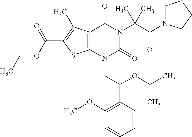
C12=C(C(C)=C(C(OCC)=O)S1)C(=O)N(C(C(=O)N1CCCC1)(C)C)C(=O)N2CC(C1=C(OC)C=CC=C1)OC(C)C
